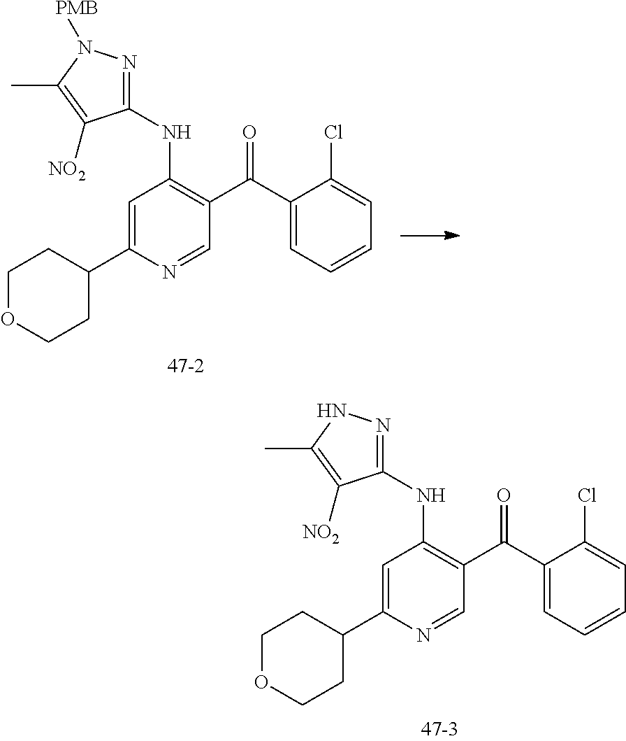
C1=C(C2CCOCC2)N=CC(C(C2=CC=CC=C2Cl)=O)=C1NC1=NN([PMB])C(C)=C1[NO2].C1=C(C2CCOCC2)N=CC(C(C2=CC=CC=C2Cl)=O)=C1NC1=NNC(C)=C1[NO2]
